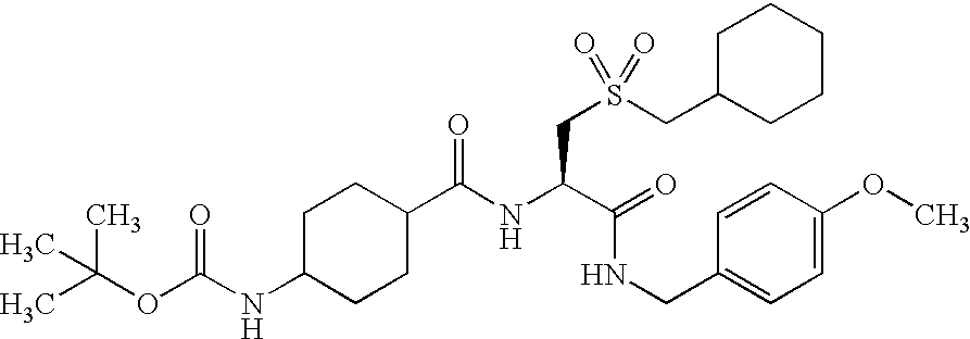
N(C(C(=O)NCC1=CC=C(OC)C=C1)CS(CC1CCCCC1)(=O)=O)C(C1CCC(NC(OC(C)(C)C)=O)CC1)=O
